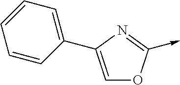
C1=C(C2=CC=CC=C2)N=C(->C)O1
